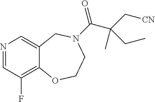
N1=CC(F)=C2C(=C1)CN(C(=O)C(C[CN])(C)CC)CCO2
